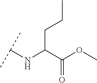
C(C(C(OC)=O)NC(C)C)CC
